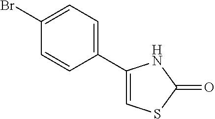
C1(C2=CSC(=O)N2)=CC=C(Br)C=C1
